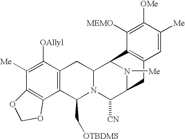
C1([Me])=C([OAllyl])C2=C(C(C[OTBDMS])N3C(C2)C2N([Me])C(C3[CN])CC3=C2C([MEMO])=C([OMe])C([Me])=C3)C2=C1OCO2
